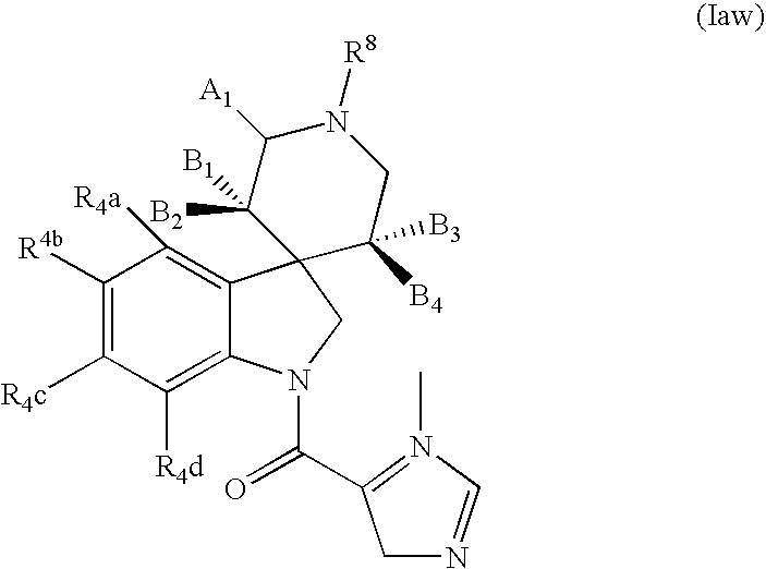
C1([R4b])=C([R4c])C([R4d])=C2C(=C1[R4a])C1(CN2C(=O)C2=N(C)C=NC2)C([B4])([B3])CN([R8])C([A1])C1([B1])[B2]
